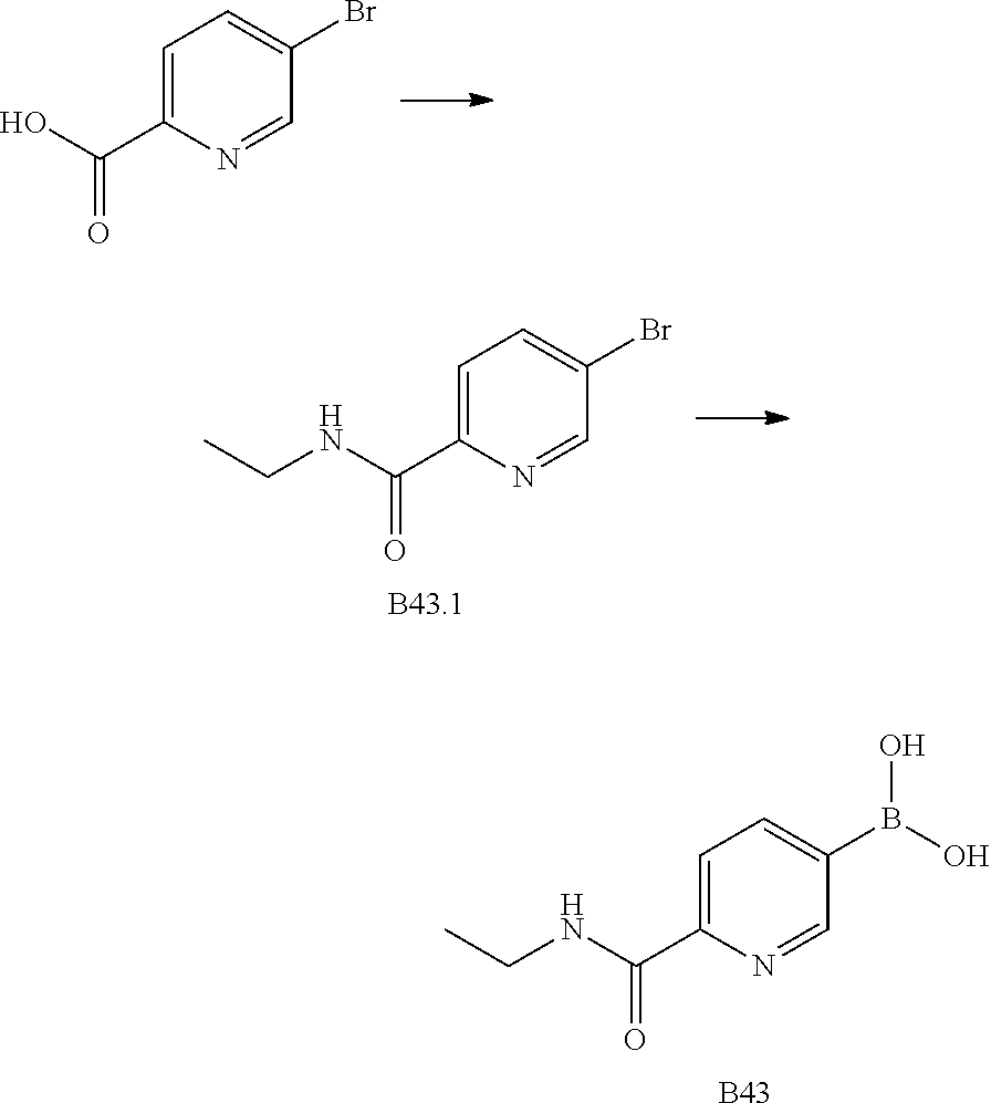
C1=C(C(O)=O)N=CC(Br)=C1.C1=C(C(NCC)=O)N=CC(Br)=C1.C1=C(C(NCC)=O)N=CC(B(O)O)=C1.[B43]
